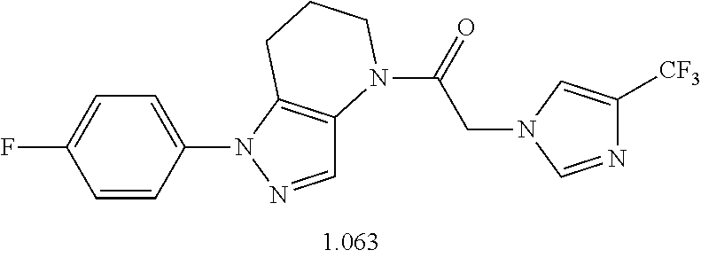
C1=C(N2N=CC3=C2CCCN3C(=O)CN2C=NC([CF3])=C2)C=CC(F)=C1
